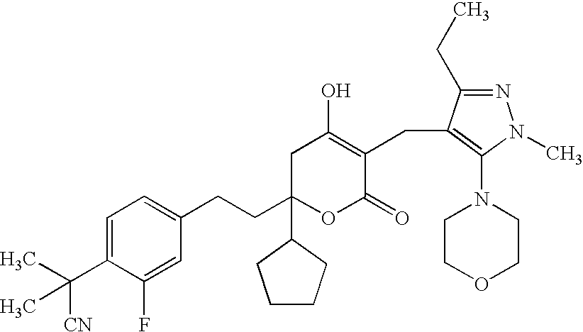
C1=C(C(C)(C)[CN])C(F)=CC(CCC2(C3CCCC3)OC(=O)C(CC3=C(N4CCOCC4)N(C)N=C3CC)=C(O)C2)=C1
